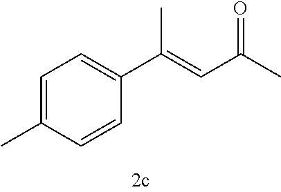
C1=C(C)C=CC(C(=CC(C)=O)C)=C1
